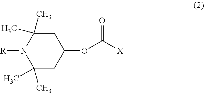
C1C(C)(C)N([R])C(C)(C)CC1OC([X])=O
